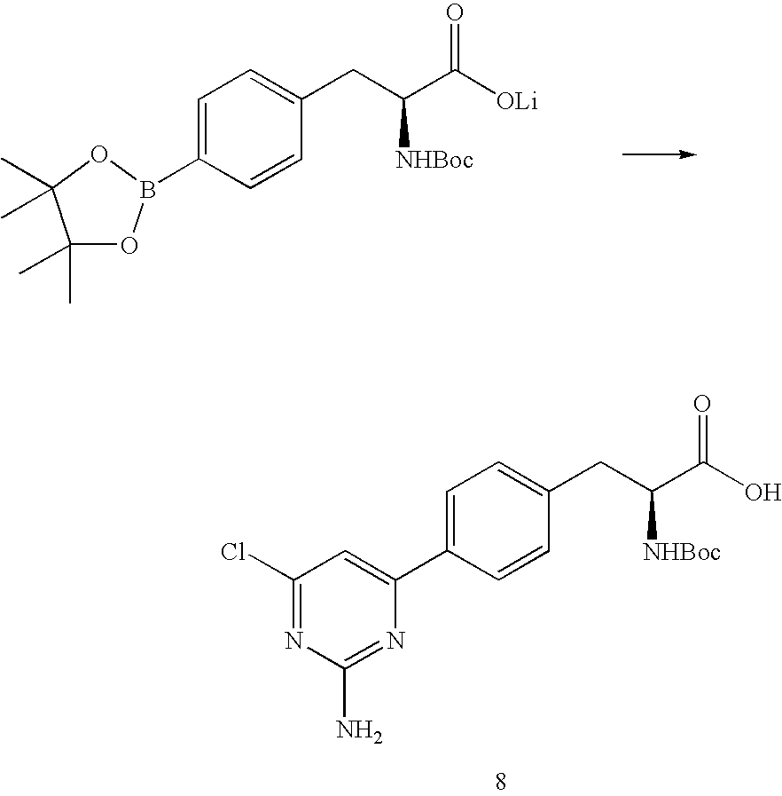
C1=C(B2OC(C)(C)C(C)(C)O2)C=CC(CC(C([OLi])=O)[NHBoc])=C1.C1=C(C2=CC(Cl)=NC(N)=N2)C=CC(CC(C(O)=O)[NHBoc])=C1
